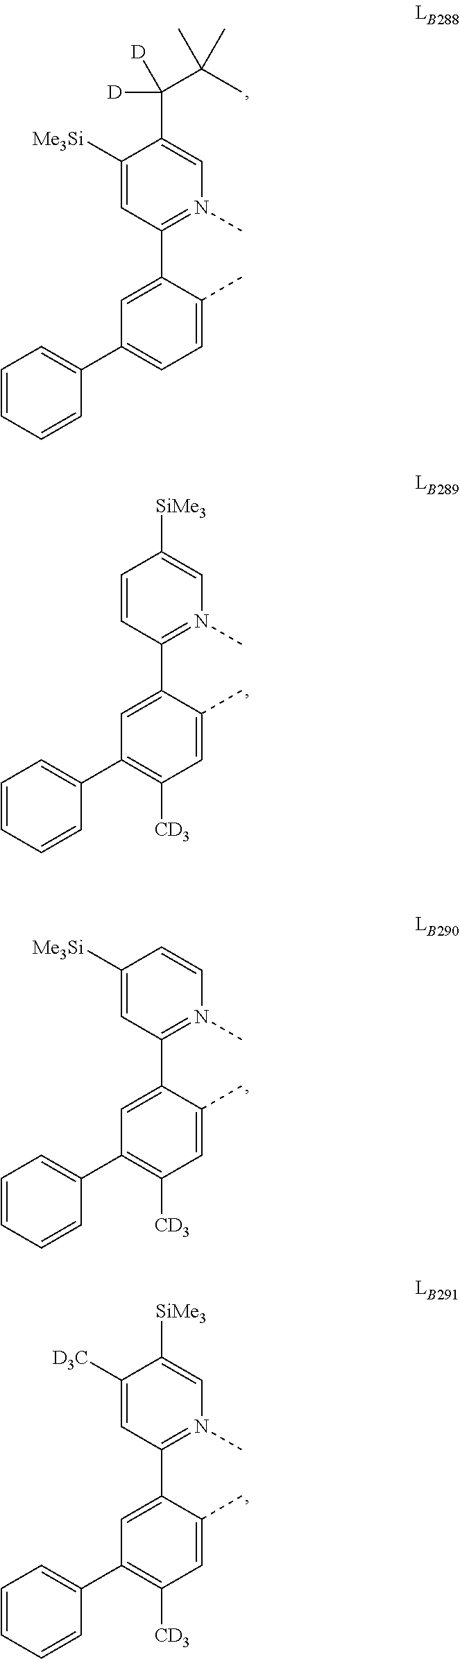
C1([Me3Si])=CC(C2=CC(C3=CC=CC=C3)=CC=C2C)=N(C)C=C1C(C(C)(C)C)([D])[D].C1=CC(C2=CC(C3=CC=CC=C3)=C([CD3])C=C2C)=N(C)C=C1[SiMe3].C1([Me3Si])=CC(C2=CC(C3=CC=CC=C3)=C([CD3])C=C2C)=N(C)C=C1.C1([D3C])=CC(C2=CC(C3=CC=CC=C3)=C([CD3])C=C2C)=N(C)C=C1[SiMe3]
